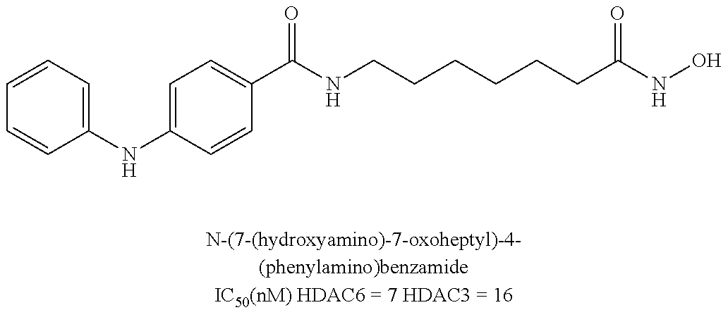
C1=CC=C(NC2=CC=C(C(NCCCCCCC(NO)=O)=O)C=C2)C=C1
